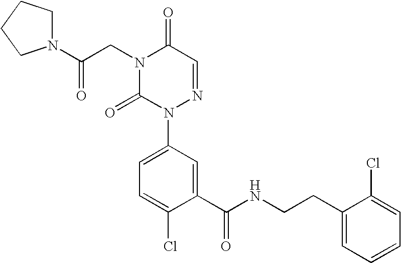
C1(C(NCCC2=CC=CC=C2Cl)=O)=CC(N2N=CC(=O)N(CC(N3CCCC3)=O)C2=O)=CC=C1Cl
